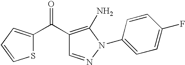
S1C(C(C2=C(N)N(C3=CC=C(F)C=C3)N=C2)=O)=CC=C1
